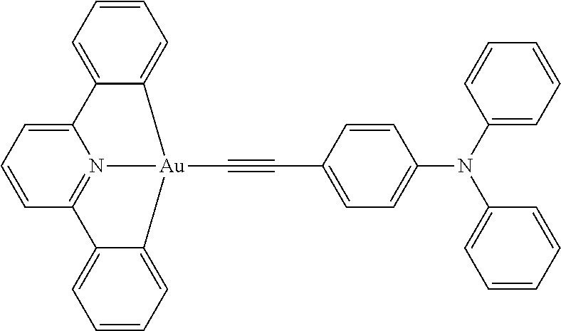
C12=CC=CC=C1[Au]1(C#CC3=CC=C(N(C4=CC=CC=C4)C4=CC=CC=C4)C=C3)N3=C(C=CC=C23)C2=CC=CC=C21
